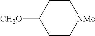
C1CC([CH2O])CC[NMe]1
